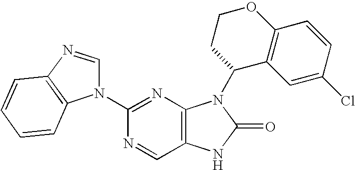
C12=C(N=C(N3C=NC4=C3C=CC=C4)N=C1)N(C1C3=C(C=CC(Cl)=C3)OCC1)C(=O)N2
